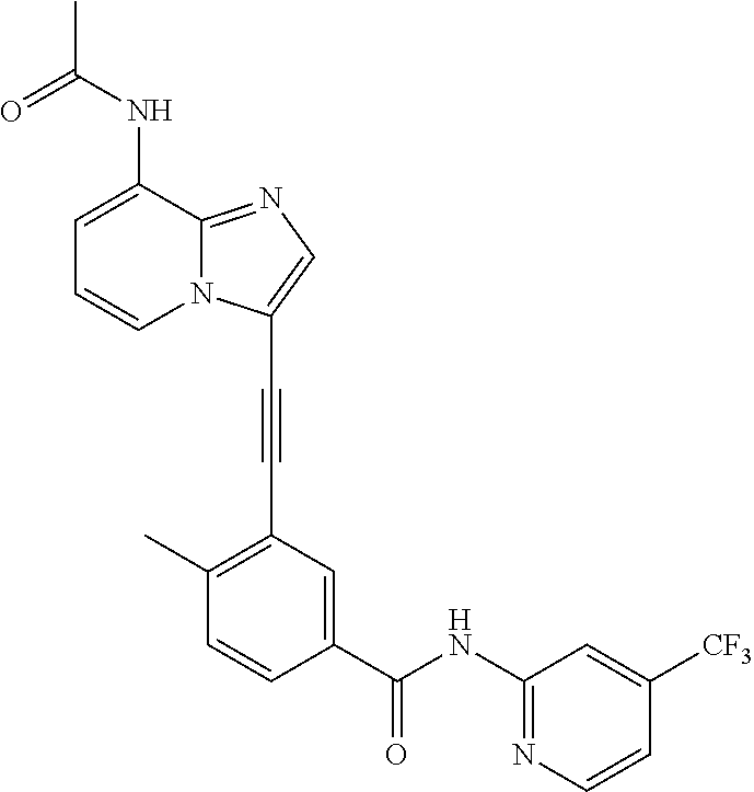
O=C(NC1=CC=CN2C1=NC=C2C#CC1=C(C)C=CC(C(NC2=NC=CC([CF3])=C2)=O)=C1)C
